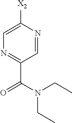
C1=NC([X2])=CN=C1C(N(CC)CC)=O
